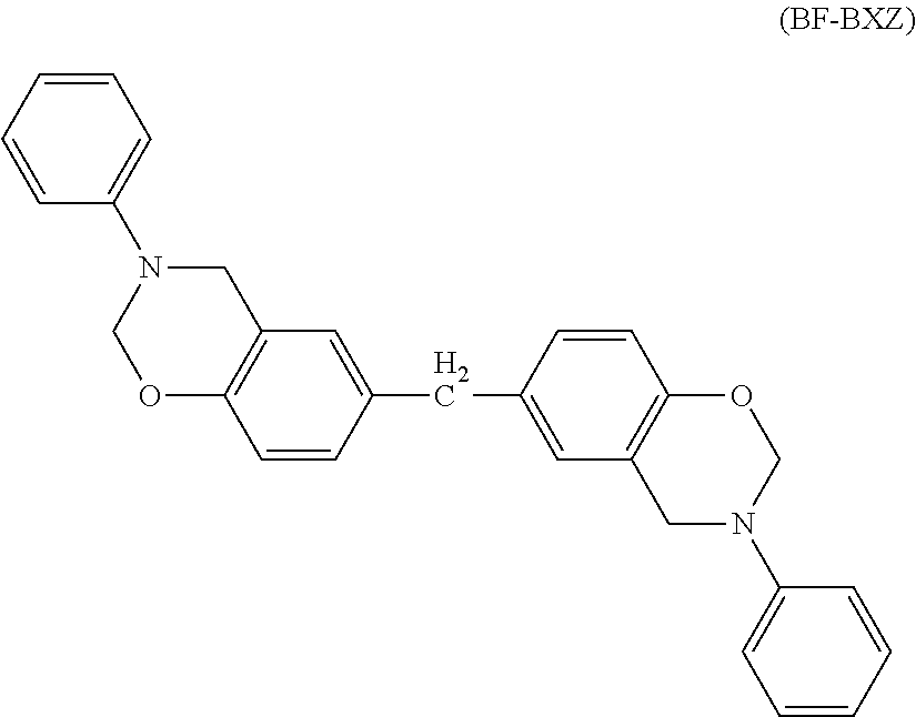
C1=CC(CC2=CC3=C(C=C2)OCN(C2=CC=CC=C2)C3)=CC2=C1OCN(C1=CC=CC=C1)C2
